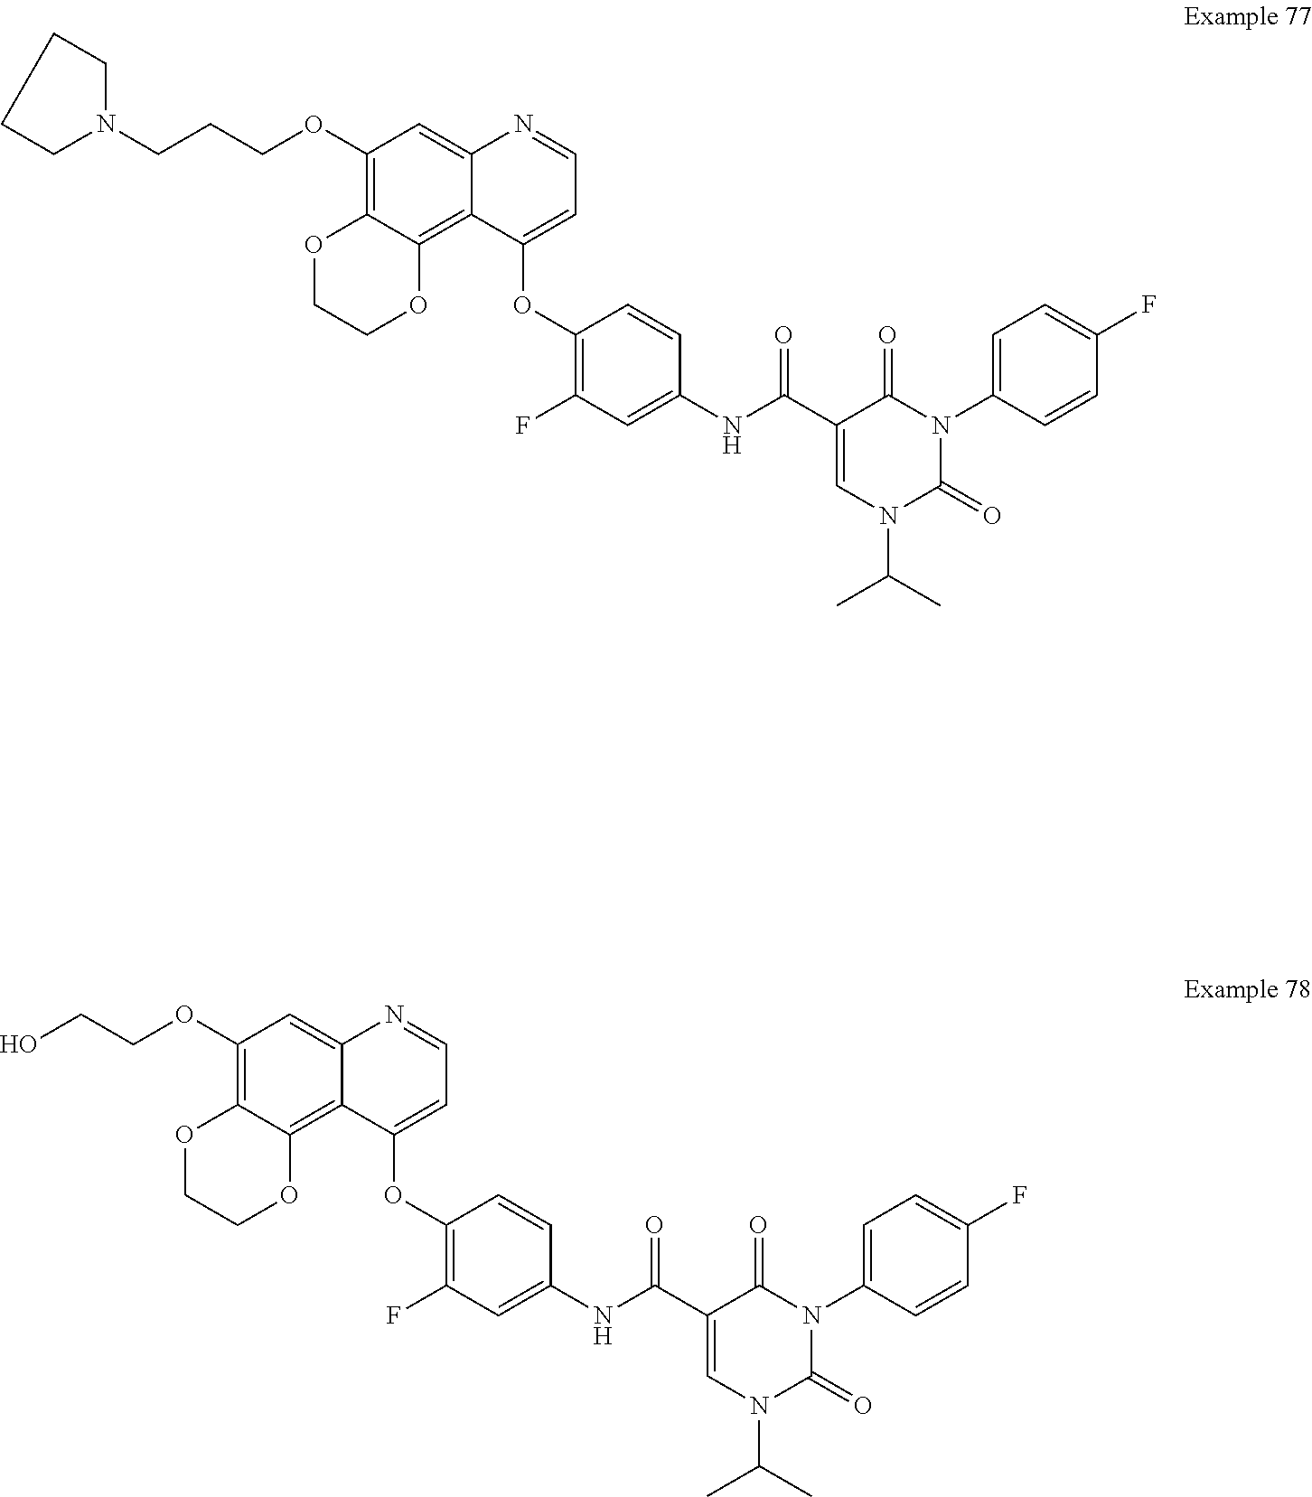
C(OC1=C2C(=C3C(=C1)N=CC=C3OC1=C(F)C=C(NC(C3=CN(C(C)C)C(=O)N(C4=CC=C(F)C=C4)C3=O)=O)C=C1)OCCO2)CO.C(OC1=C2C(=C3C(=C1)N=CC=C3OC1=C(F)C=C(NC(C3=CN(C(C)C)C(=O)N(C4=CC=C(F)C=C4)C3=O)=O)C=C1)OCCO2)CCN1CCCC1
